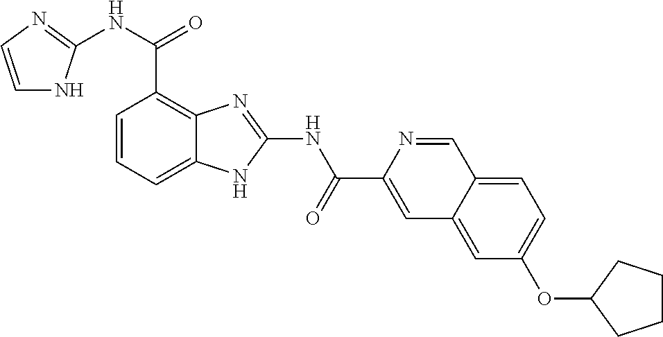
C1=CC=C2C(=C1C(NC1=NC=CN1)=O)N=C(NC(C1=CC3=CC(OC4CCCC4)=CC=C3C=N1)=O)N2
